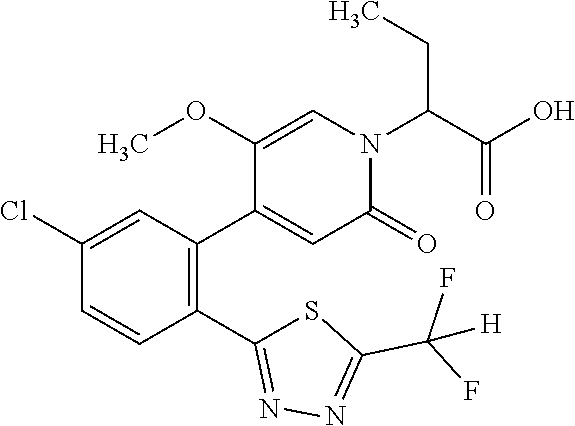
C1(C2=NN=C(C(F)(F)[H])S2)=C(C2=CC(=O)N(C(C(O)=O)CC)C=C2OC)C=C(Cl)C=C1
